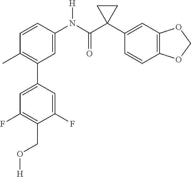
C1=C(N(C(C2(C3=CC4=C(C=C3)OCO4)CC2)=O)[H])C=CC(C)=C1C1=CC(F)=C(CO[H])C(F)=C1
